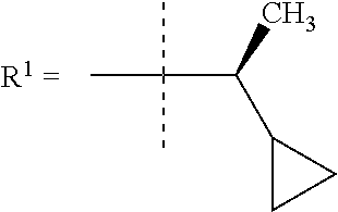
C(C(C)C1CC1)(C)(C)C
